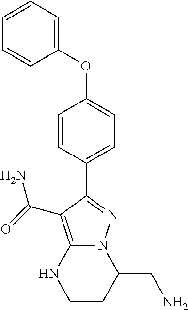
C(C1N2C(=C(C(=O)N)C(C3=CC=C(OC4=CC=CC=C4)C=C3)=N2)NCC1)N
